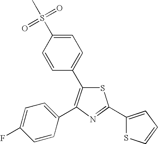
C1=CC(C2=C(C3=CC=C(F)C=C3)N=C(C3=CC=CS3)S2)=CC=C1S(C)(=O)=O
